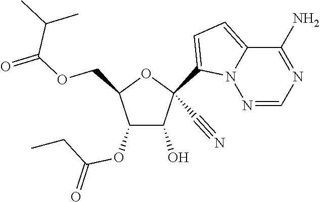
O(CC1C(OC(CC)=O)C(O)C(C#N)(C2=CC=C3N2N=CN=C3N)O1)C(=O)C(C)C
